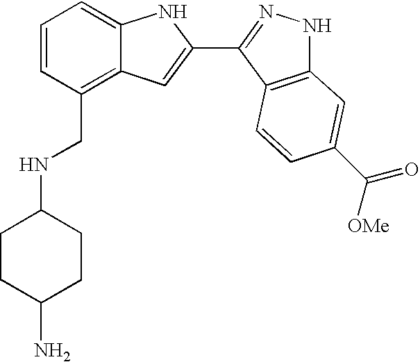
C1=CC(CNC2CCC(N)CC2)=C2C(=C1)NC(C1=NNC3=C1C=CC(C([OMe])=O)=C3)=C2
